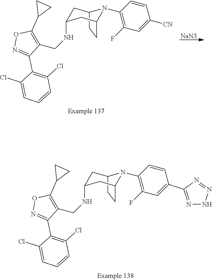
C12CCC(CC(NCC3=C(C4CC4)ON=C3C3=C(Cl)C=CC=C3Cl)C1)N2C1=C(F)C=C(C2=NNN=N2)C=C1.[NaN3].C12CCC(CC(NCC3=C(C4CC4)ON=C3C3=C(Cl)C=CC=C3Cl)C1)N2C1=C(F)C=C([CN])C=C1
